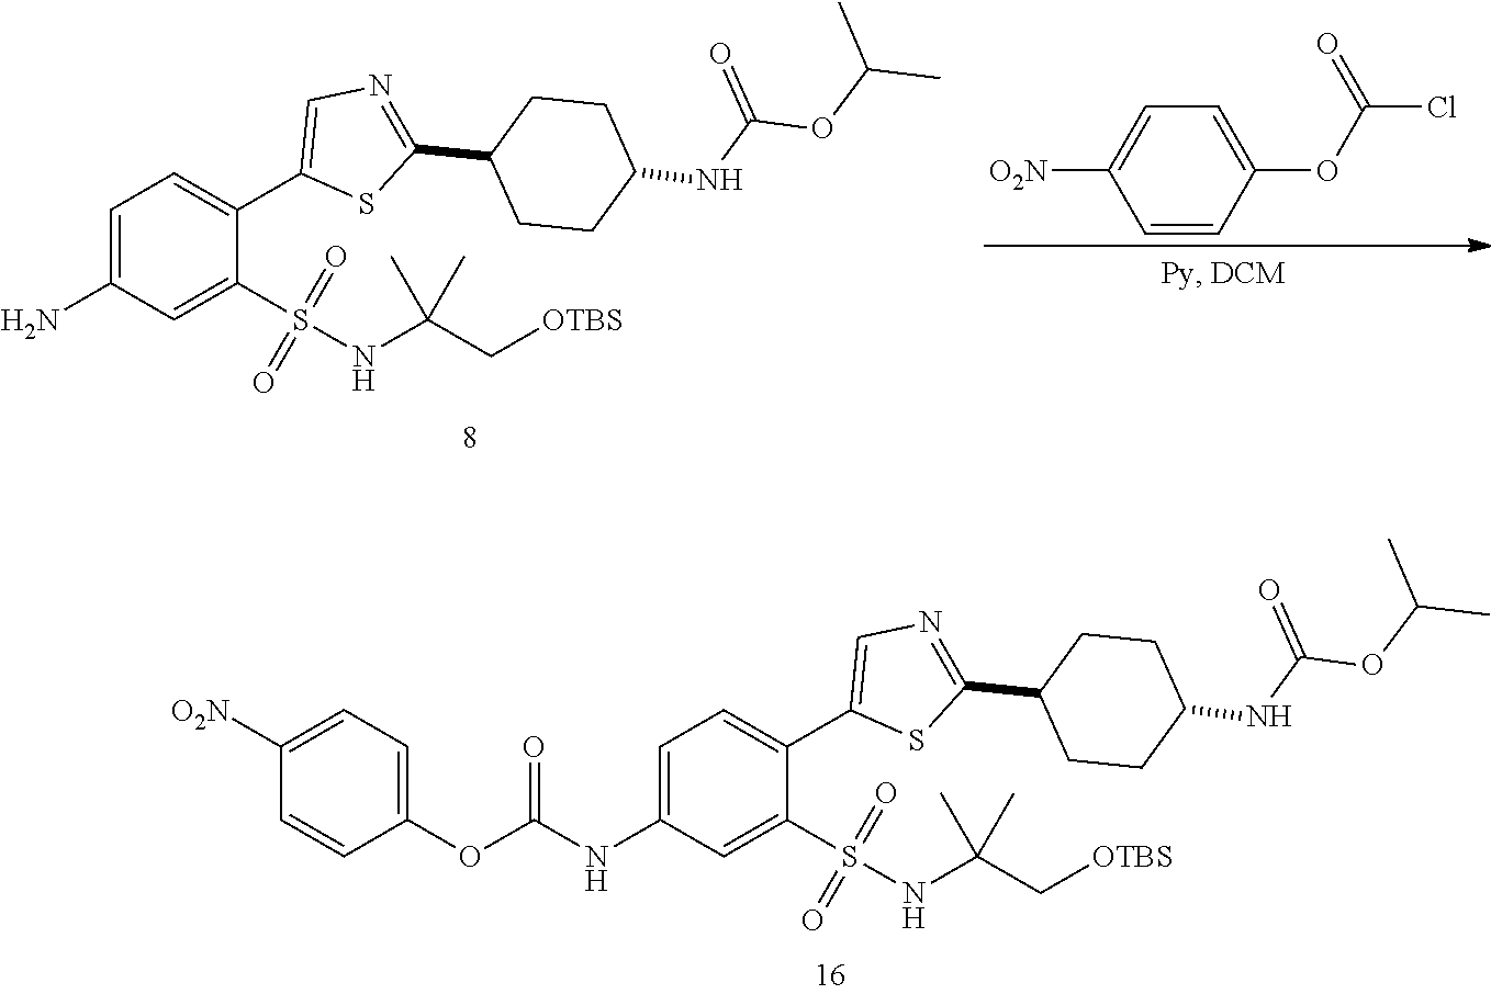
C1=C(N)C=C(S(NC(C)(C[OTBS])C)(=O)=O)C(C2=CN=C(C3CCC(NC(=O)OC(C)C)CC3)S2)=C1.C1=CC(OC(Cl)=O)=CC=C1[O2N].C1=C(NC(=O)OC2=CC=C([O2N])C=C2)C=C(S(NC(C[OTBS])(C)C)(=O)=O)C(C2=CN=C(C3CCC(NC(=O)OC(C)C)CC3)S2)=C1
